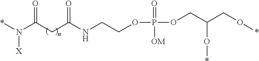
*N(C(CC(NCCOP(OCC(CO*)O*)(=O)[OM])=O)=O)[X]
